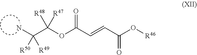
C(C(OC(C=CC(=O)O[R46])=O)([R48])[R47])(N)([R50])[R49]
